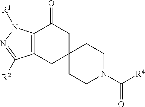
C12=C(CC3(CC1=O)CCN(C([R4])=O)CC3)C([R2])=NN2[R1]
